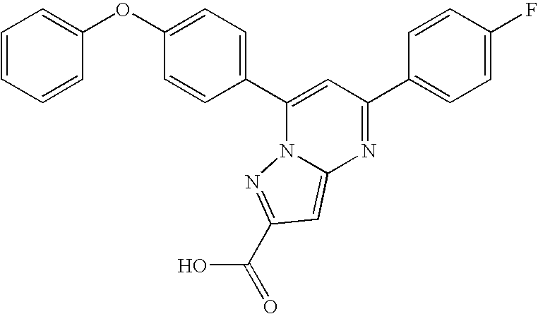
C12=CC(C(O)=O)=NN1C(C1=CC=C(OC3=CC=CC=C3)C=C1)=CC(C1=CC=C(F)C=C1)=N2
